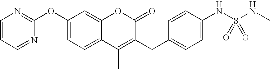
C1=CC=NC(OC2=CC=C3C(=C2)OC(=O)C(CC2=CC=C(NS(NC)(=O)=O)C=C2)=C3C)=N1
